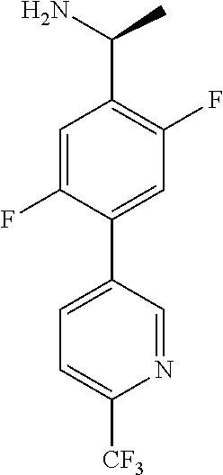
C1=C(F)C(C2=CC=C([CF3])N=C2)=CC(F)=C1C(N)C
